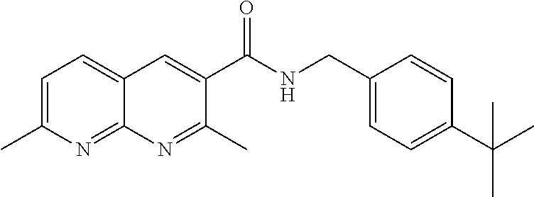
C1(CNC(C2=CC3=CC=C(C)N=C3N=C2C)=O)=CC=C(C(C)(C)C)C=C1
